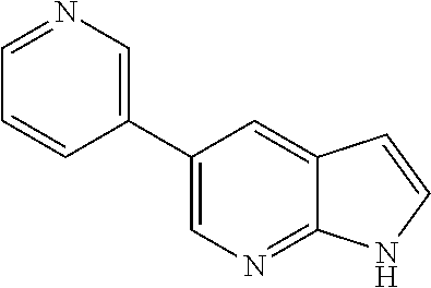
C1(C2=CN=CC=C2)=CN=C2C(=C1)C=CN2
